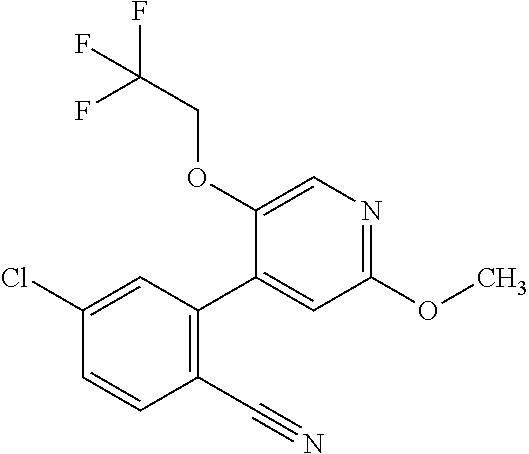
C1=C(C2=C(C#N)C=CC(Cl)=C2)C(OCC(F)(F)F)=CN=C1OC
